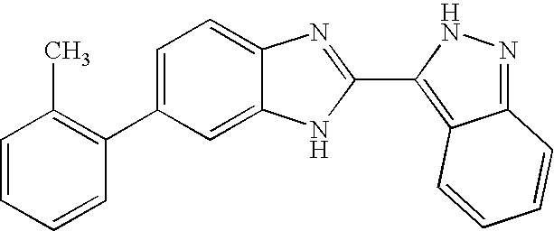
C1=C(C2=C(C)C=CC=C2)C=C2C(=C1)N=C(C1=C3C(=NN1)C=CC=C3)N2
